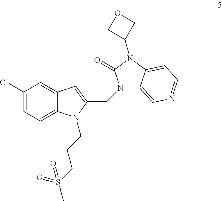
C1(Cl)=CC=C2C(=C1)C=C(CN1C3=CN=CC=C3N(C3COC3)C1=O)N2CCCS(C)(=O)=O
